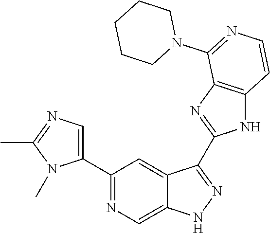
C1(C2=NC=C3C(=C2)C(C2=NC4=C(N2)C=CN=C4N2CCCCC2)=NN3)=CN=C(C)N1C
